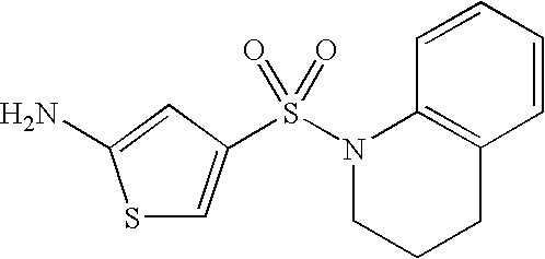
S1C=C(S(N2CCCC3=C2C=CC=C3)(=O)=O)C=C1N
